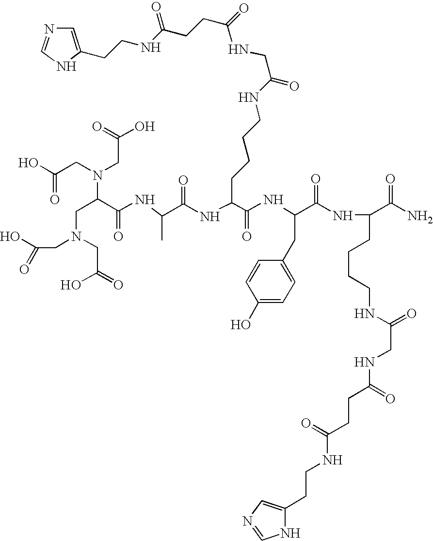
C(N(CC(O)=O)CC(O)=O)C(C(=O)NC(C)C(=O)NC(CCCCNC(=O)CNC(=O)CCC(NCCC1=CN=CN1)=O)C(=O)NC(C(=O)NC(CCCCNC(=O)CNC(=O)CCC(=O)NCCC1=CN=CN1)C(N)=O)CC1=CC=C(O)C=C1)N(CC(=O)O)CC(O)=O
